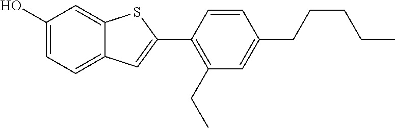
C1(O)=CC=C2C(=C1)SC(C1=C(CC)C=C(CCCCC)C=C1)=C2
